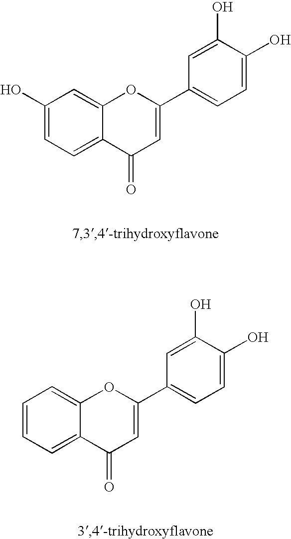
C1(O)=CC=C2C(=C1)OC(C1=CC=C(O)C(O)=C1)=CC2=O.C1=CC=C2C(=C1)OC(C1=CC=C(O)C(O)=C1)=CC2=O
